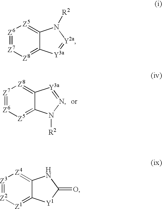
[Z6]1=[Z7][Z8]=C2C(=[Z5]1)N([R2])N=[Y3a]2.[Z6]1=[Z7][Z8]=C2C(=[Z5]1)N([R2])[Y2a]=[Y3a]2.[Z3]1=[Z2][Z1]=C2C(=[Z4]1)NC(=O)[Y1]2
